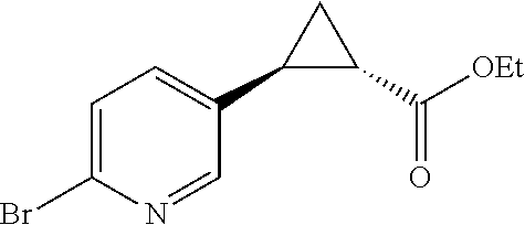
C1=C(Br)N=CC(C2C(C([OEt])=O)C2)=C1
